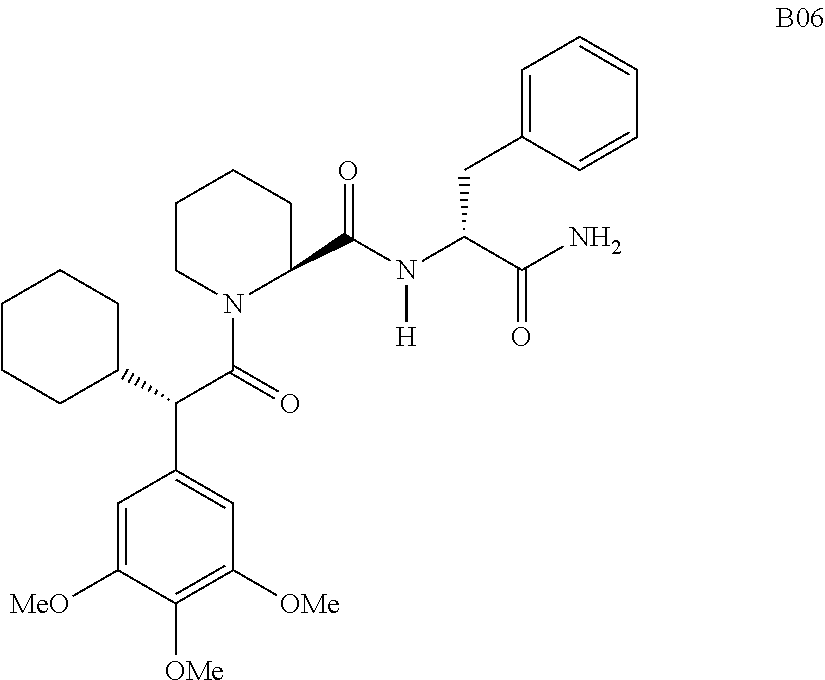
C1=C([MeO])C([OMe])=C([OMe])C=C1C(C1CCCCC1)C(=O)N1C(C(N(C(C(=O)N)CC2=CC=CC=C2)[H])=O)CCCC1
